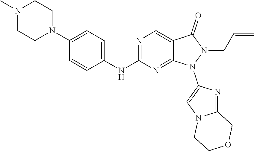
C(CN1N(C2=CN3C(=N2)COCC3)C2=NC(NC3=CC=C(N4CCN(C)CC4)C=C3)=NC=C2C1=O)=C
